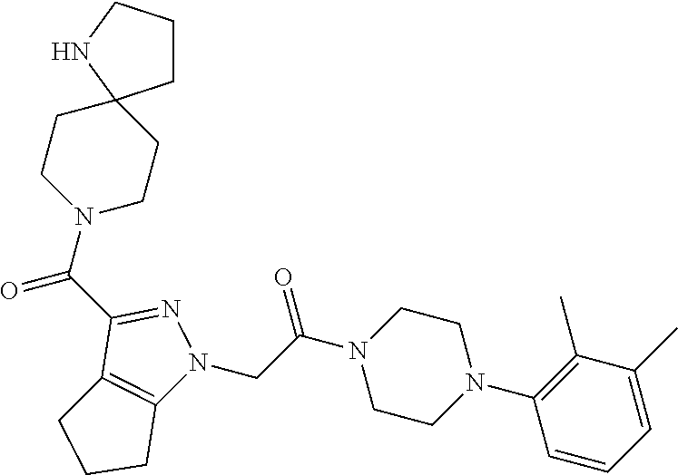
C(C(N1CCN(C2=C(C)C(C)=CC=C2)CC1)=O)N1C2=C(C(C(N3CCC4(CCCN4)CC3)=O)=N1)CCC2
